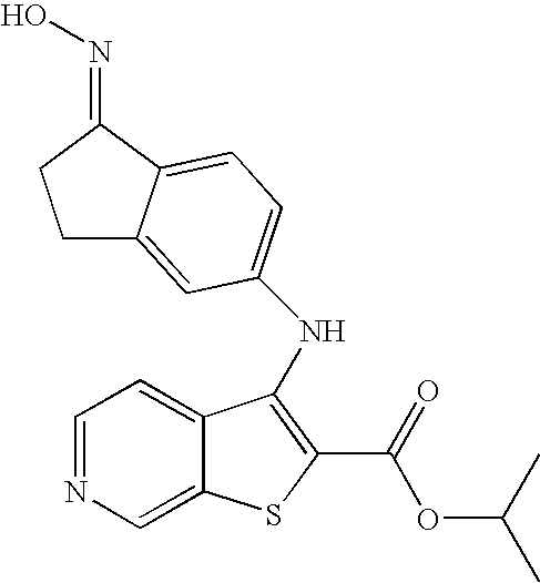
C1C2=CC(NC3=C(C(=O)OC(C)C)SC4=CN=CC=C43)=CC=C2C(=NO)C1
